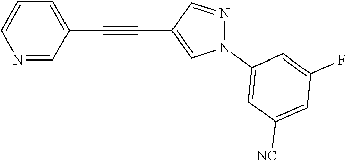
N1=CC(C#CC2=CN(C3=CC([NC])=CC(F)=C3)N=C2)=CC=C1
